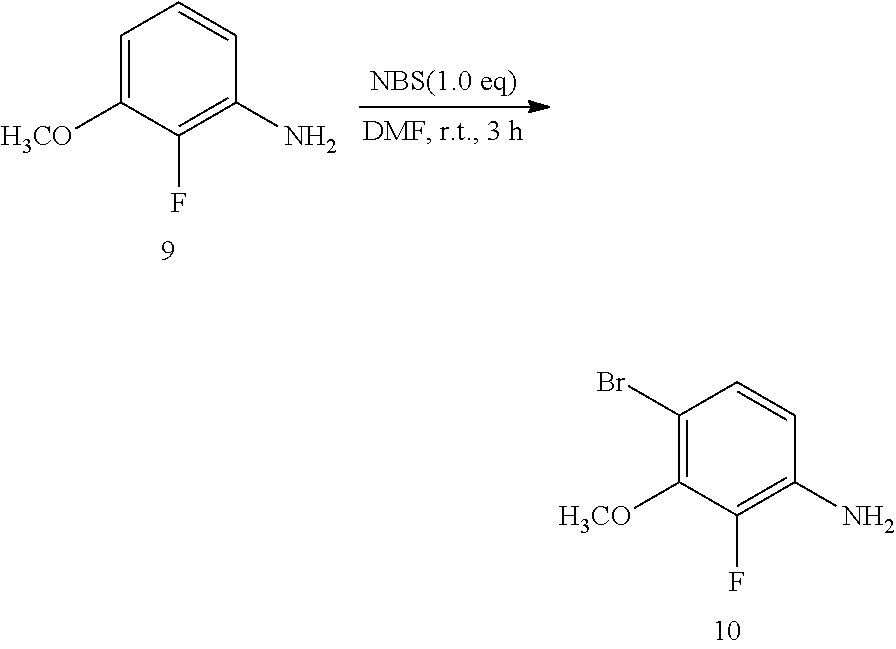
C1=C([H3CO])C(F)=C(N)C=C1.C1(Br)=C([H3CO])C(F)=C(N)C=C1
